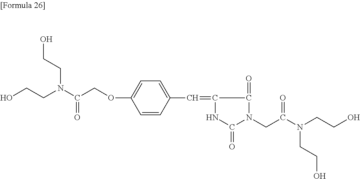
C1=CC(C=C2NC(=O)N(CC(N(CCO)CCO)=O)C2=O)=CC=C1OCC(N(CCO)CCO)=O
